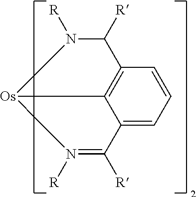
C12=CC=CC3=C1[Os](N([R])C3[R])N([R])=C2[R]
